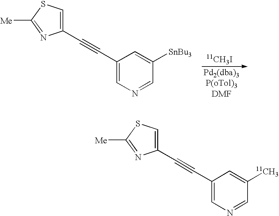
C1(C#CC2=CN=CC([SnBu3])=C2)=CSC([Me])=N1.[11CH3I].C1(C#CC2=CN=CC([11CH3])=C2)=CSC([Me])=N1
